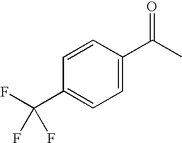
C1=CC(C(=O)C)=CC=C1C(F)(F)F
